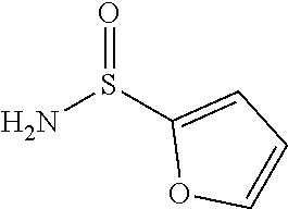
C1(S(N)=O)=CC=CO1
